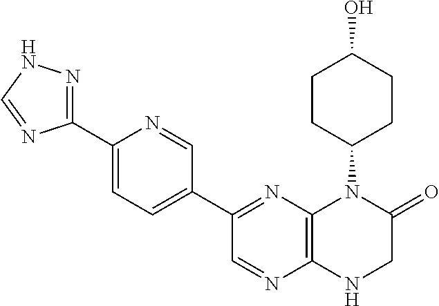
C12=C(N=C(C3=CC=C(C4=NNC=N4)N=C3)C=N1)N(C1CCC(O)CC1)C(=O)CN2
